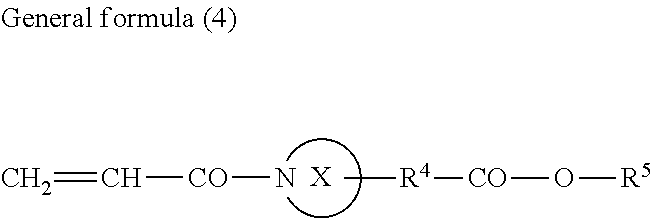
[X].C(=C)[CO]N.[R4](C)[CO]O[R5]
